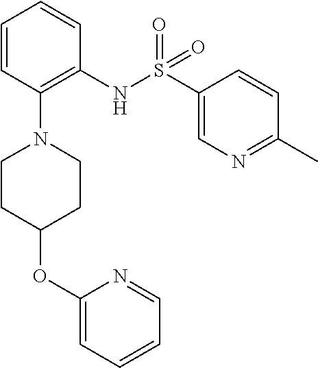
C1=CC(N2CCC(OC3=CC=CC=N3)CC2)=C(NS(C2=CN=C(C)C=C2)(=O)=O)C=C1
